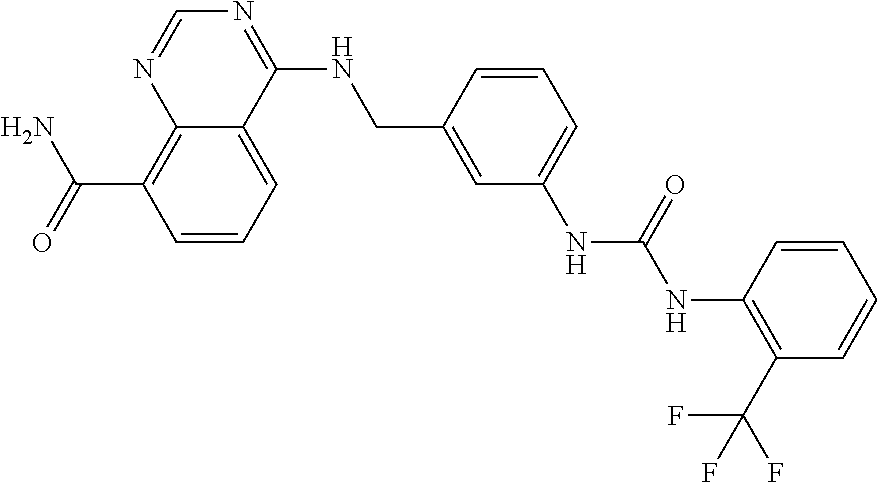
C(C1=C2N=CN=C(NCC3=CC(NC(=O)NC4=C(C(F)(F)F)C=CC=C4)=CC=C3)C2=CC=C1)(N)=O
